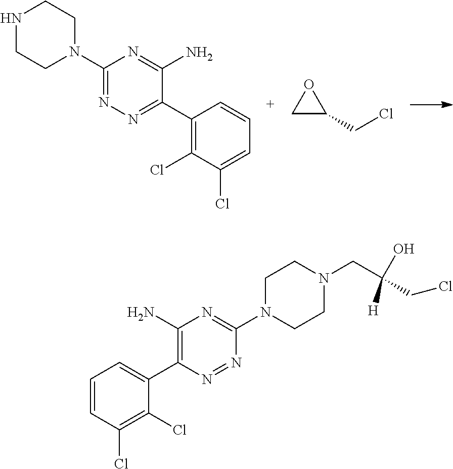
C1(N2CCNCC2)=NN=C(C2=C(Cl)C(Cl)=CC=C2)C(N)=N1.C1(CCl)OC1.C1(N)=C(C2=CC=CC(Cl)=C2Cl)N=NC(N2CCN(CC(CCl)(O)[H])CC2)=N1
